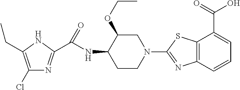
C1(Cl)=C(CC)NC(C(NC2C(OCC)CN(C3=NC4=C(C(C(=O)O)=CC=C4)S3)CC2)=O)=N1
